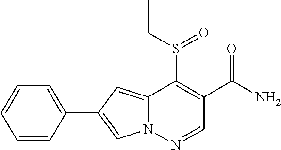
N12C(=CC(C3=CC=CC=C3)=C1)C(S(CC)=O)=C(C(N)=O)C=N2
